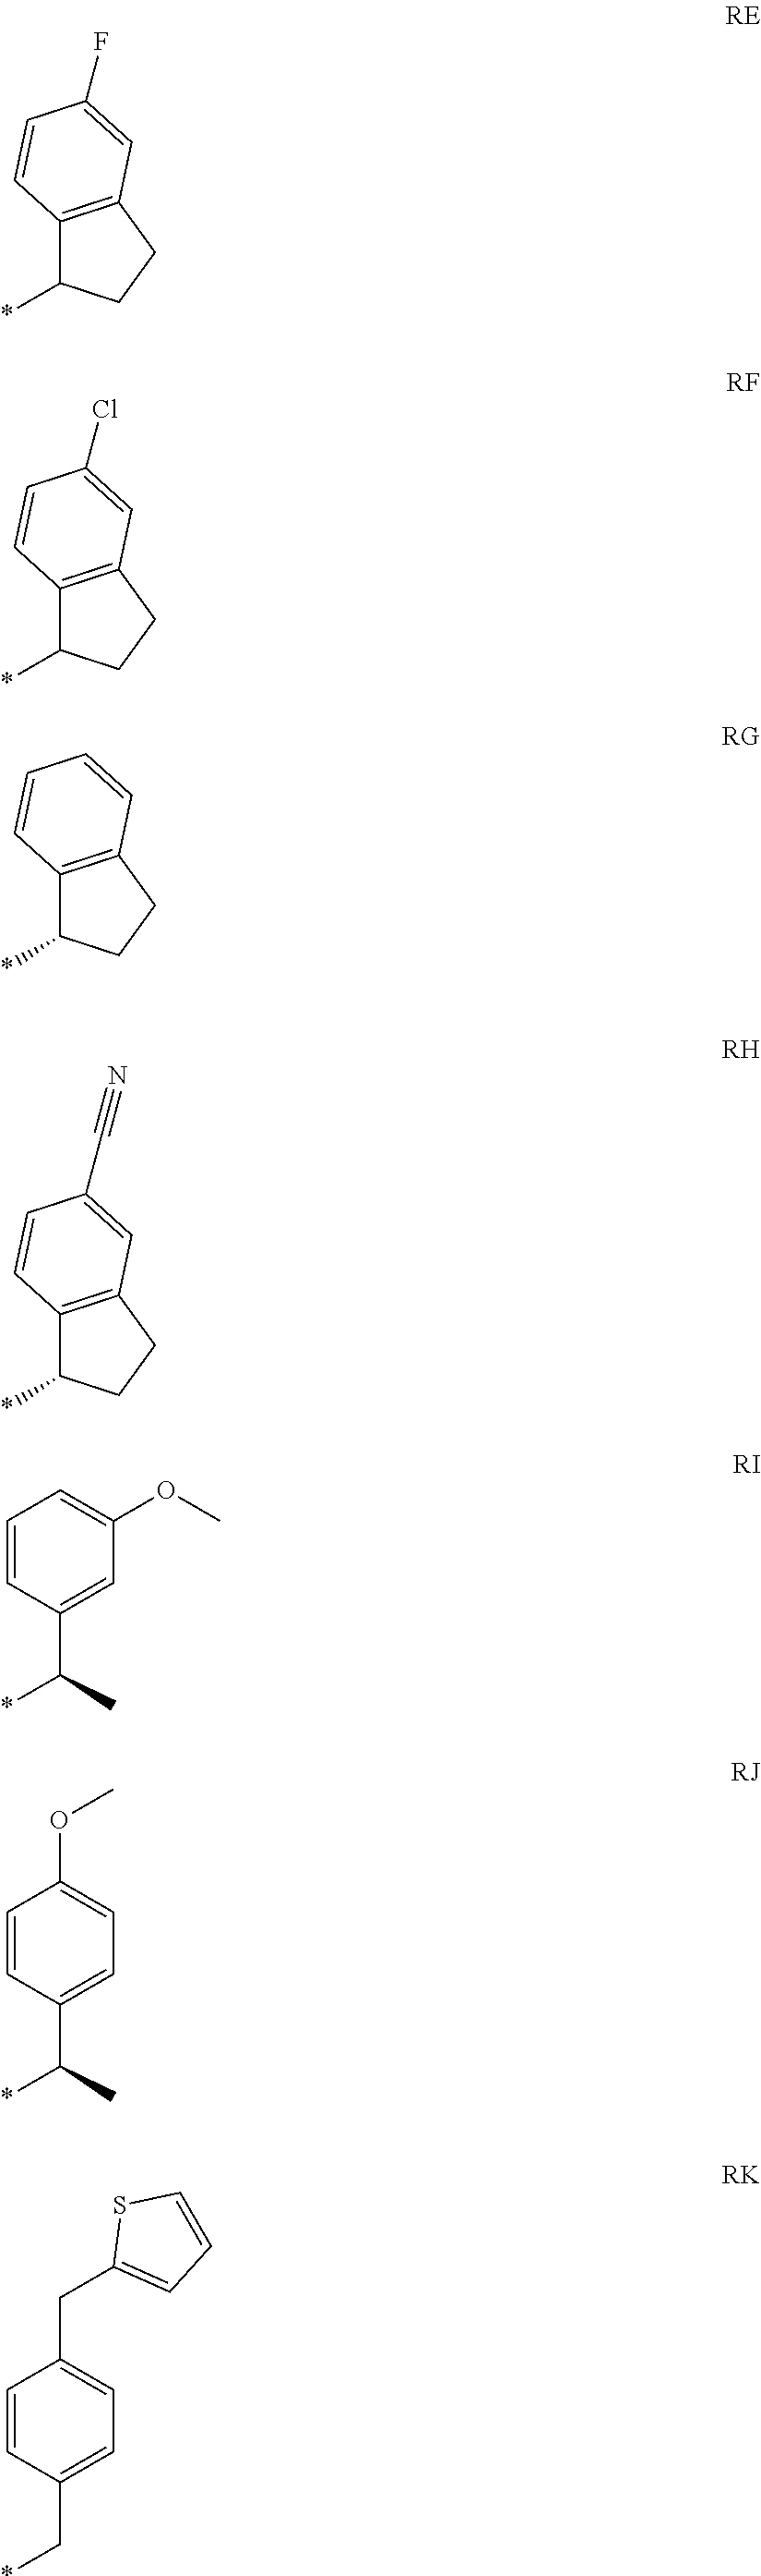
C12=C(CCC1*)C=C(F)C=C2.C12=C(CCC1*)C=C(Cl)C=C2.C12=C(CCC1*)C=CC=C2.C12=C(CCC1*)C=C(C#N)C=C2.C1=CC(C(*)C)=CC(OC)=C1.C1=CC(C(*)C)=CC=C1OC.C1=CC(C*)=CC=C1CC1=CC=CS1
